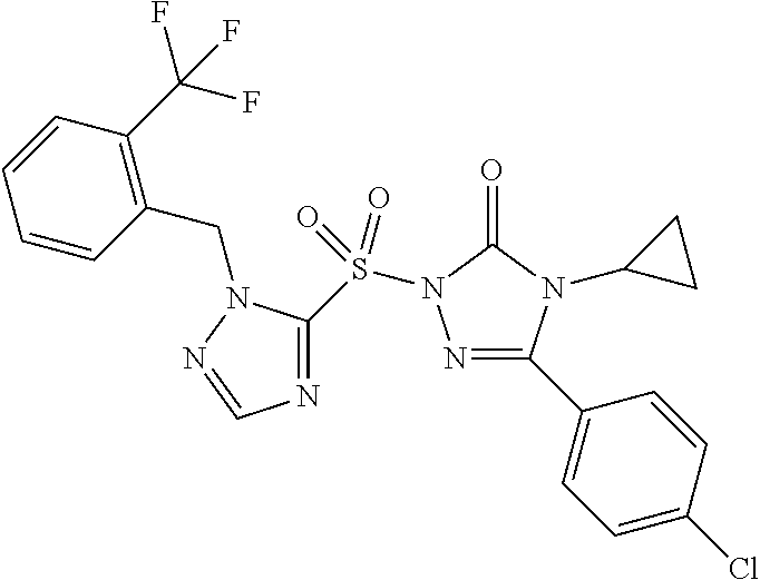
N1=C(C2=CC=C(Cl)C=C2)N(C2CC2)C(=O)N1S(C1=NC=NN1CC1=C(C(F)(F)F)C=CC=C1)(=O)=O
